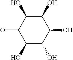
C1(O)C(O)C(O)C(O)C(O)C1=O
